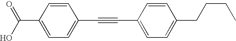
C1=CC(C(O)=O)=CC=C1C#CC1=CC=C(CCCC)C=C1
